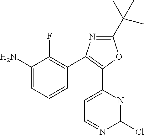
C1=C(C2=C(C3=C(F)C(N)=CC=C3)N=C(C(C)(C)C)O2)N=C(Cl)N=C1
